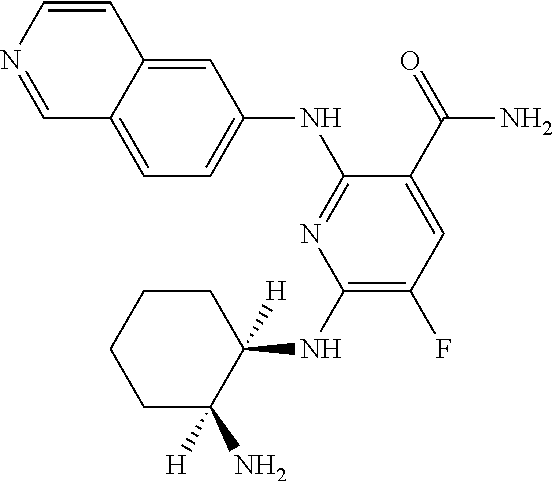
C1(NC2([H])CCCCC2([H])N)=C(F)C=C(C(=O)N)C(NC2=CC=C3C(=C2)C=CN=C3)=N1
